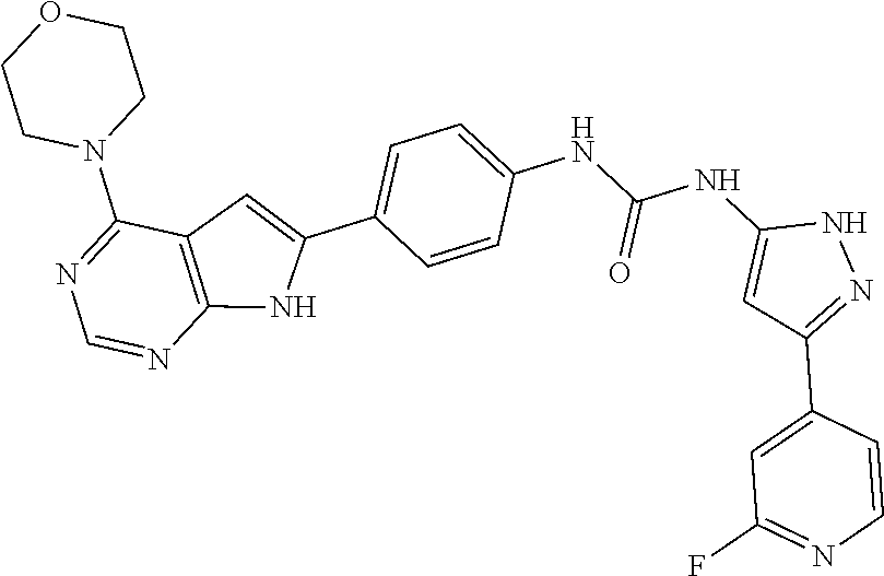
C1CN(C2=NC=NC3=C2C=C(C2=CC=C(NC(NC4=CC(C5=CC(F)=NC=C5)=NN4)=O)C=C2)N3)CCO1
